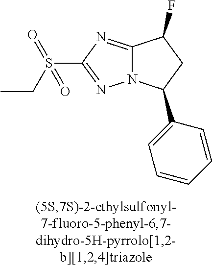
C12=NC(S(CC)(=O)=O)=NN1C(C1=CC=CC=C1)CC2F
